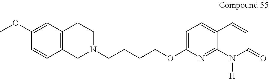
C1N(CCCCOC2=CC=C3C(=N2)N([H])C(=O)C=C3)CCC2=C1C=CC(OC)=C2
